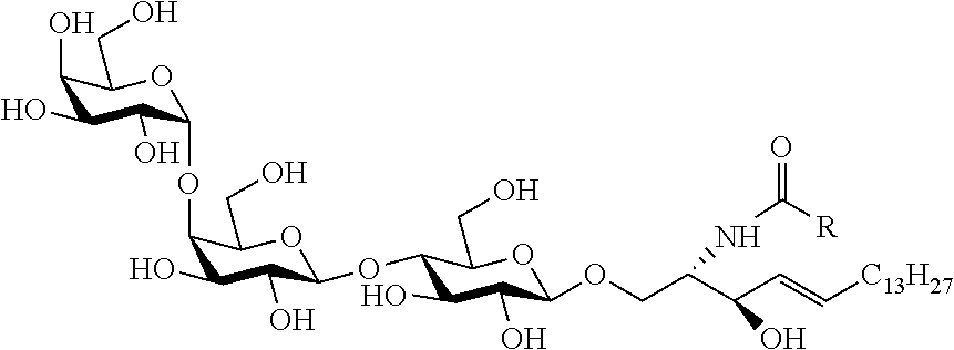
C1(O)C(O)C(O)C(OC2C(O)C(O)C(OC3C(O)C(O)C(OCC(C(C=C[C13H27])O)NC(=O)[R])OC3CO)OC2CO)OC1CO
